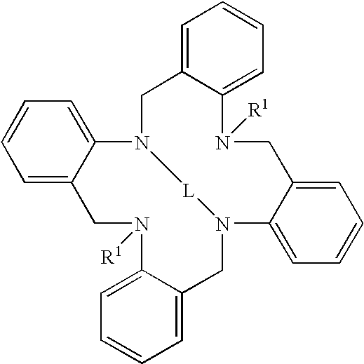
C1N2C3=CC=CC=C3CN([R1])C3=CC=CC=C3CN(C3=CC=CC=C3CN([R1])C3=CC=CC=C13)[L]2
